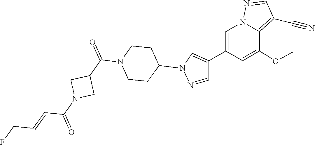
C(N1CC(C(N2CCC(N3C=C(C4=CN5N=CC(C#N)=C5C(OC)=C4)C=N3)CC2)=O)C1)(=O)C=CCF
